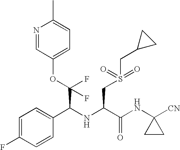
C(C(NC(CS(CC1CC1)(=O)=O)C(NC1([CN])CC1)=O)C1=CC=C(F)C=C1)(F)(OC1=CC=C(C)N=C1)F
